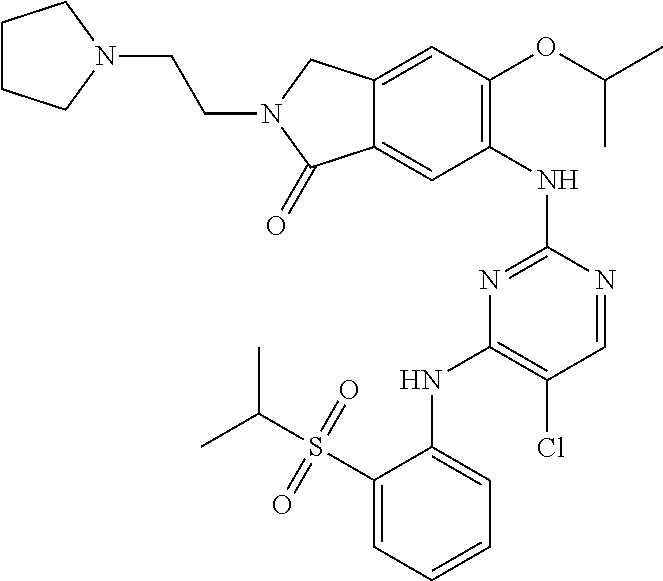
C1(NC2=NC(NC3=CC=CC=C3S(C(C)C)(=O)=O)=C(Cl)C=N2)=C(OC(C)C)C=C2C(=C1)C(=O)N(CCN1CCCC1)C2
